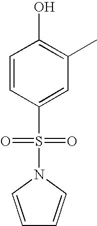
C1=CC(S(N2C=CC=C2)(=O)=O)=CC(C)=C1O
